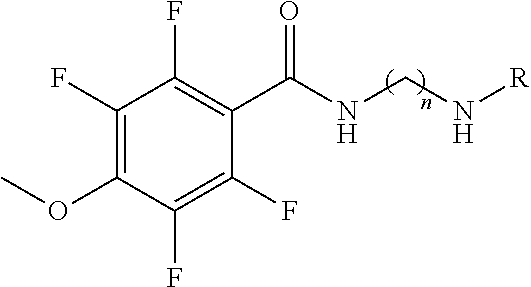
O=C(C1=C(F)C(F)=C(OC)C(F)=C1F)NCN[R]
